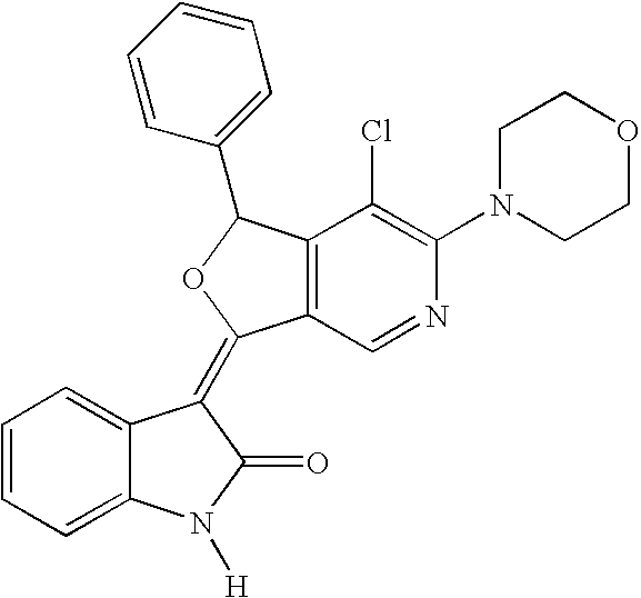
C1=CC=C2C(=C1)C(=C1C3=C(C(Cl)=C(N4CCOCC4)N=C3)C(C3=CC=CC=C3)O1)C(=O)N2[H]
